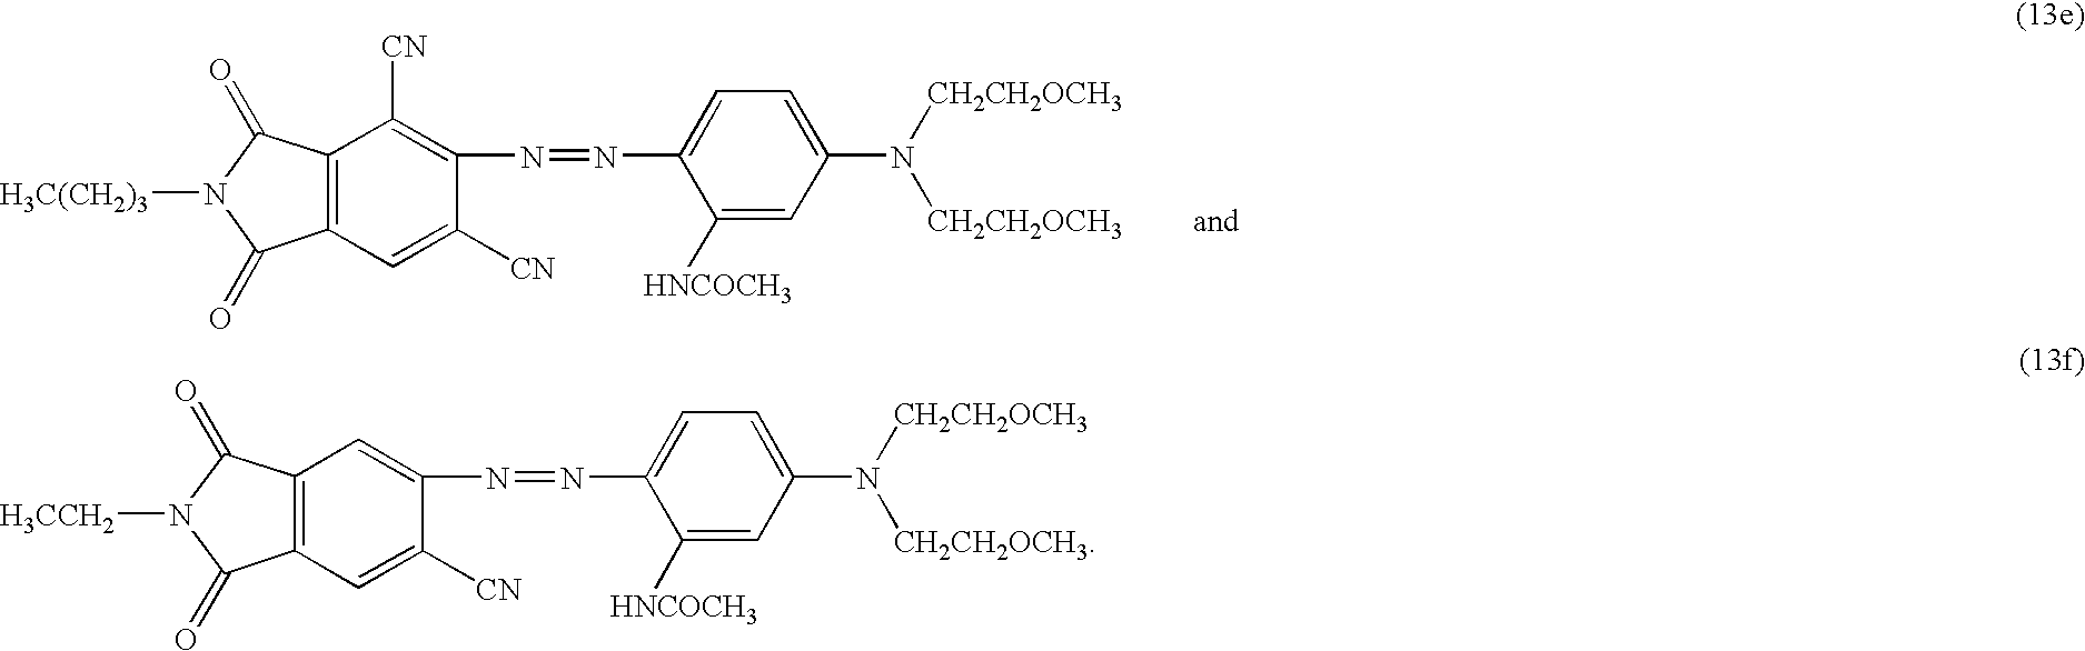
C12=C(C=C([CN])C(N=NC3=CC=C(N([CH2CH2OCH3])[CH2CH2OCH3])C=C3[HNCOCH3])=C1[CN])C(=O)N([H3C(CH2)3])C2=O.C12=C(C=C([CN])C(N=NC3=CC=C(N([CH2CH2OCH3])[CH2CH2OCH3])C=C3[HNCOCH3])=C1)C(=O)N([H3CCH2])C2=O
